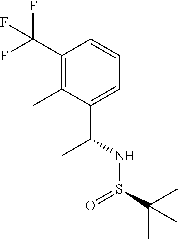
C(C1=C(C)C(C(NS(C(C)(C)C)=O)C)=CC=C1)(F)(F)F
